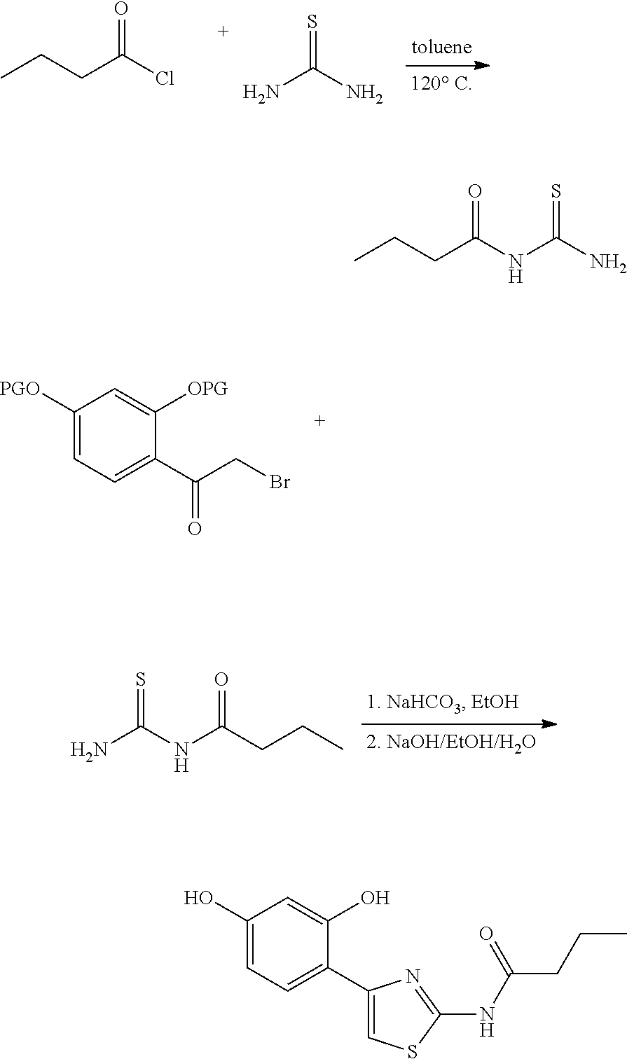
CCCC(Cl)=O.NC(N)=S.C1([PGO])=CC=C(C(CBr)=O)C([OPG])=C1.NC(NC(CCC)=O)=S.CCCC(NC(N)=S)=O.C1(O)=CC=C(C2=CSC(NC(CCC)=O)=N2)C(O)=C1
